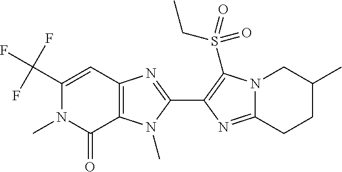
C12=C(N(C)C(C3=C(S(CC)(=O)=O)N4C(=N3)CCC(C)C4)=N1)C(=O)N(C)C(C(F)(F)F)=C2
